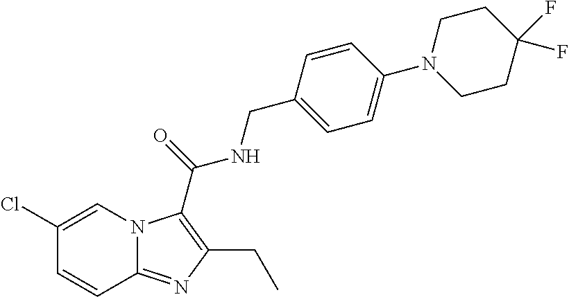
C1(Cl)=CN2C(=NC(CC)=C2C(=O)NCC2=CC=C(N3CCC(F)(F)CC3)C=C2)C=C1
